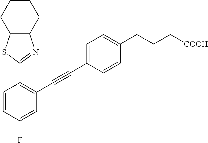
C12=C(CCCC1)N=C(C1=C(C#CC3=CC=C(CCC[COOH])C=C3)C=C(F)C=C1)S2
